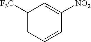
C1=C([F3C])C=C([NO2])C=C1
